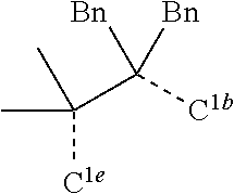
CC(C)(C([C1b])([Bn])[Bn])[C1e]
